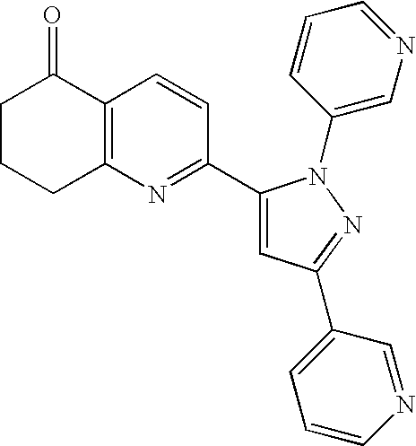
C1CCC2=C(C1=O)C=CC(C1=CC(C3=CC=CN=C3)=NN1C1=CN=CC=C1)=N2
